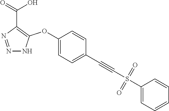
C1(OC2=C(C(=O)O)N=NN2)=CC=C(C#CS(C2=CC=CC=C2)(=O)=O)C=C1
